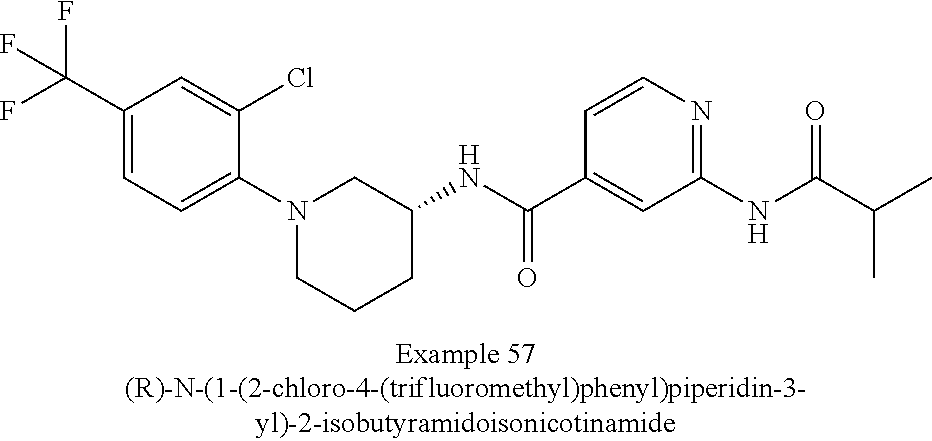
C1(C(F)(F)F)=CC=C(N2CCCC(NC(C3=CC(NC(C(C)C)=O)=NC=C3)=O)C2)C(Cl)=C1
